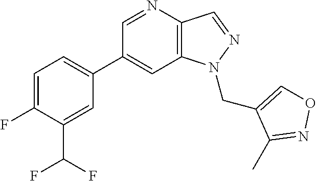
C1(C2=CC=C(F)C(C(F)F)=C2)=CC2=C(C=NN2CC2=CON=C2C)N=C1
